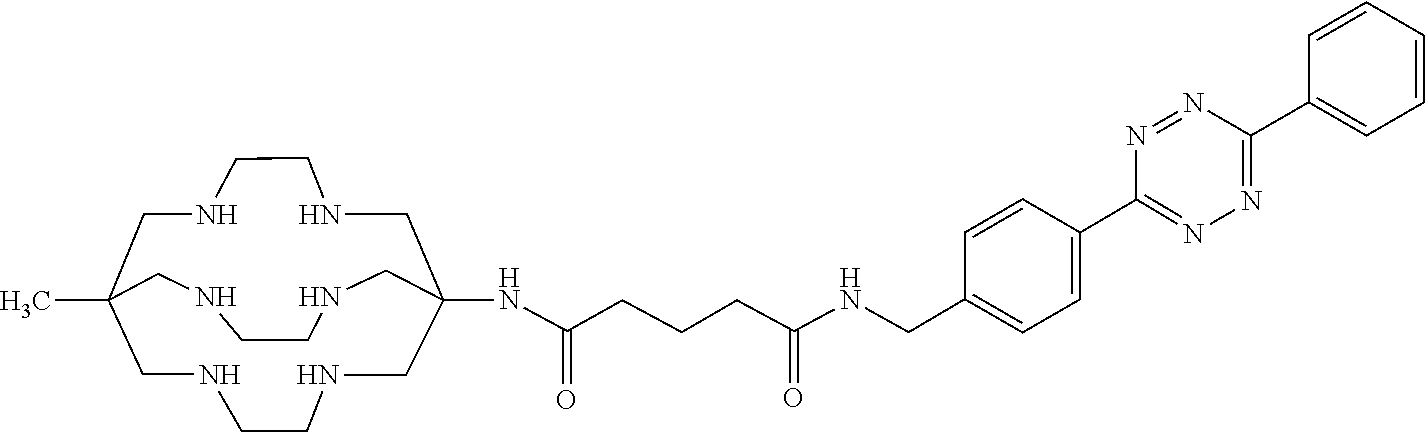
CC12CNCCNCC(NC(CCCC(NCC3=CC=C(C4=NN=C(C5=CC=CC=C5)N=N4)C=C3)=O)=O)(CNCCNC1)CNCCNC2
